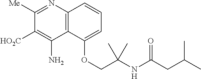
C12=C(N=C([Me])C([HO2C])=C1N)C=CC=C2OCC(NC(CC(C)C)=O)(C)C
